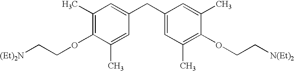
C1(C)=C(OCC[(Et)2N])C(C)=CC(CC2=CC(C)=C(OCC[N(Et)2])C(C)=C2)=C1
